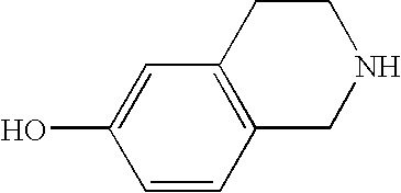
OC1=CC2=C(C=C1)CNCC2
